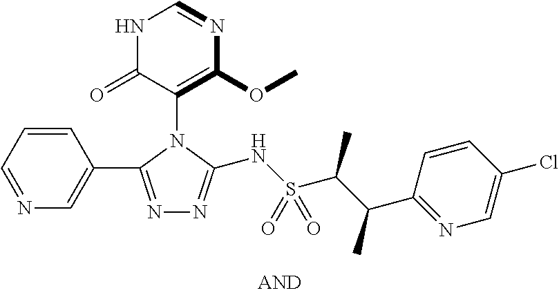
N1C(=O)C(N2C(C3=CN=CC=C3)=NN=C2NS(C(C(C)C2=NC=C(Cl)C=C2)C)(=O)=O)=C(OC)N=C1
